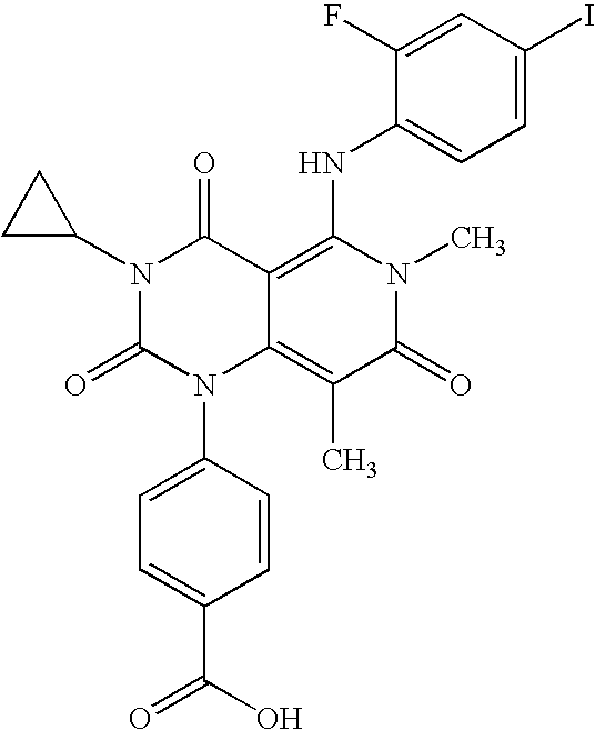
C1=CC(N2C3=C(C)C(=O)N(C)C(NC4=CC=C(I)C=C4F)=C3C(=O)N(C3CC3)C2=O)=CC=C1C(O)=O
